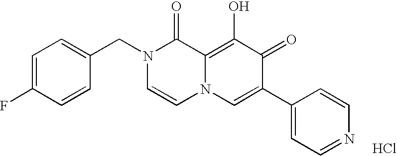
C1(CN2C=CN3C(=C(O)C(=O)C(C4=CC=NC=C4)=C3)C2=O)=CC=C(F)C=C1.Cl
